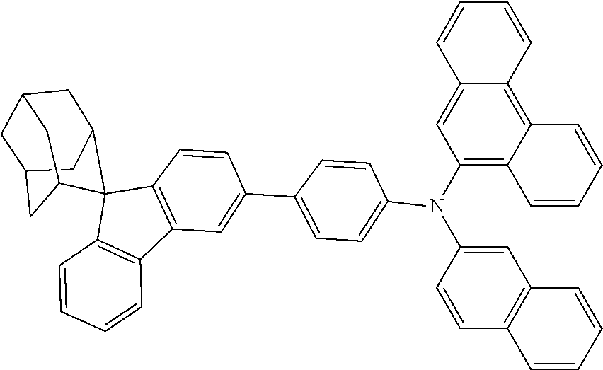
C1(N(C2=CC=C(C3=CC4=C(C=C3)C3(C5=C4C=CC=C5)C4CC5CC(CC3C5)C4)C=C2)C2=C3C(=C4C(=C2)C=CC=C4)C=CC=C3)=CC2=C(C=C1)C=CC=C2
